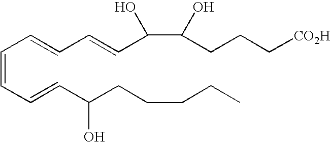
C(=CC(C(CCC[CO2H])O)O)C=CC=CC=CC(CCCCC)O
